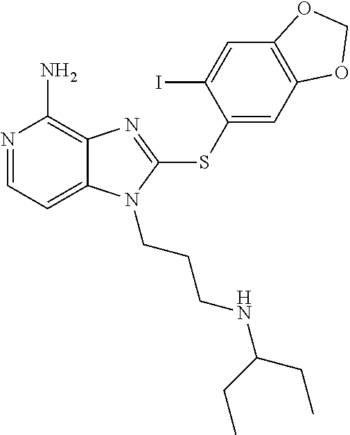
N1=CC=C2C(=C1N)N=C(SC1=CC3=C(C=C1I)OCO3)N2CCCNC(CC)CC
